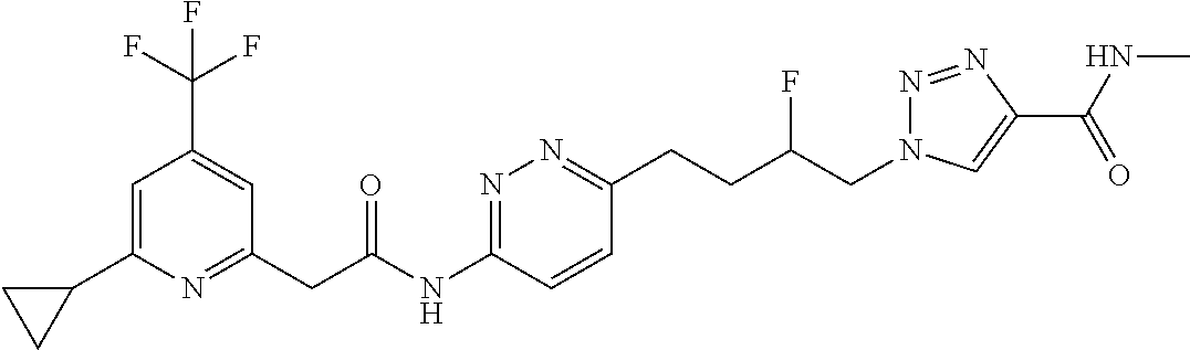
C1(CC(NC2=NN=C(CCC(CN3N=NC(C(NC)=O)=C3)F)C=C2)=O)=NC(C2CC2)=CC(C(F)(F)F)=C1
